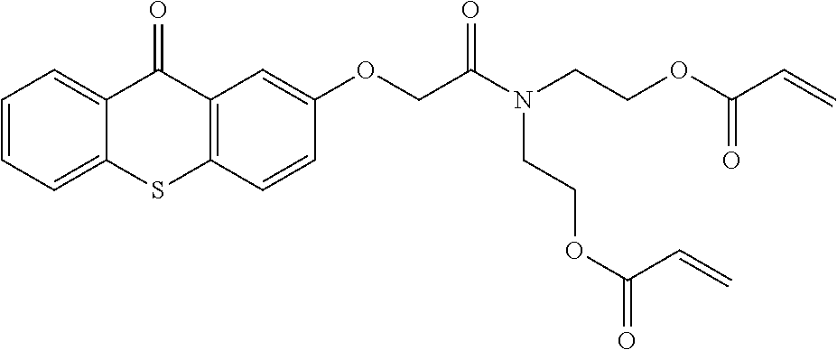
C1=CC=C2C(=C1)C(=O)C1=C(S2)C=CC(OCC(N(CCOC(C=C)=O)CCOC(=O)C=C)=O)=C1
